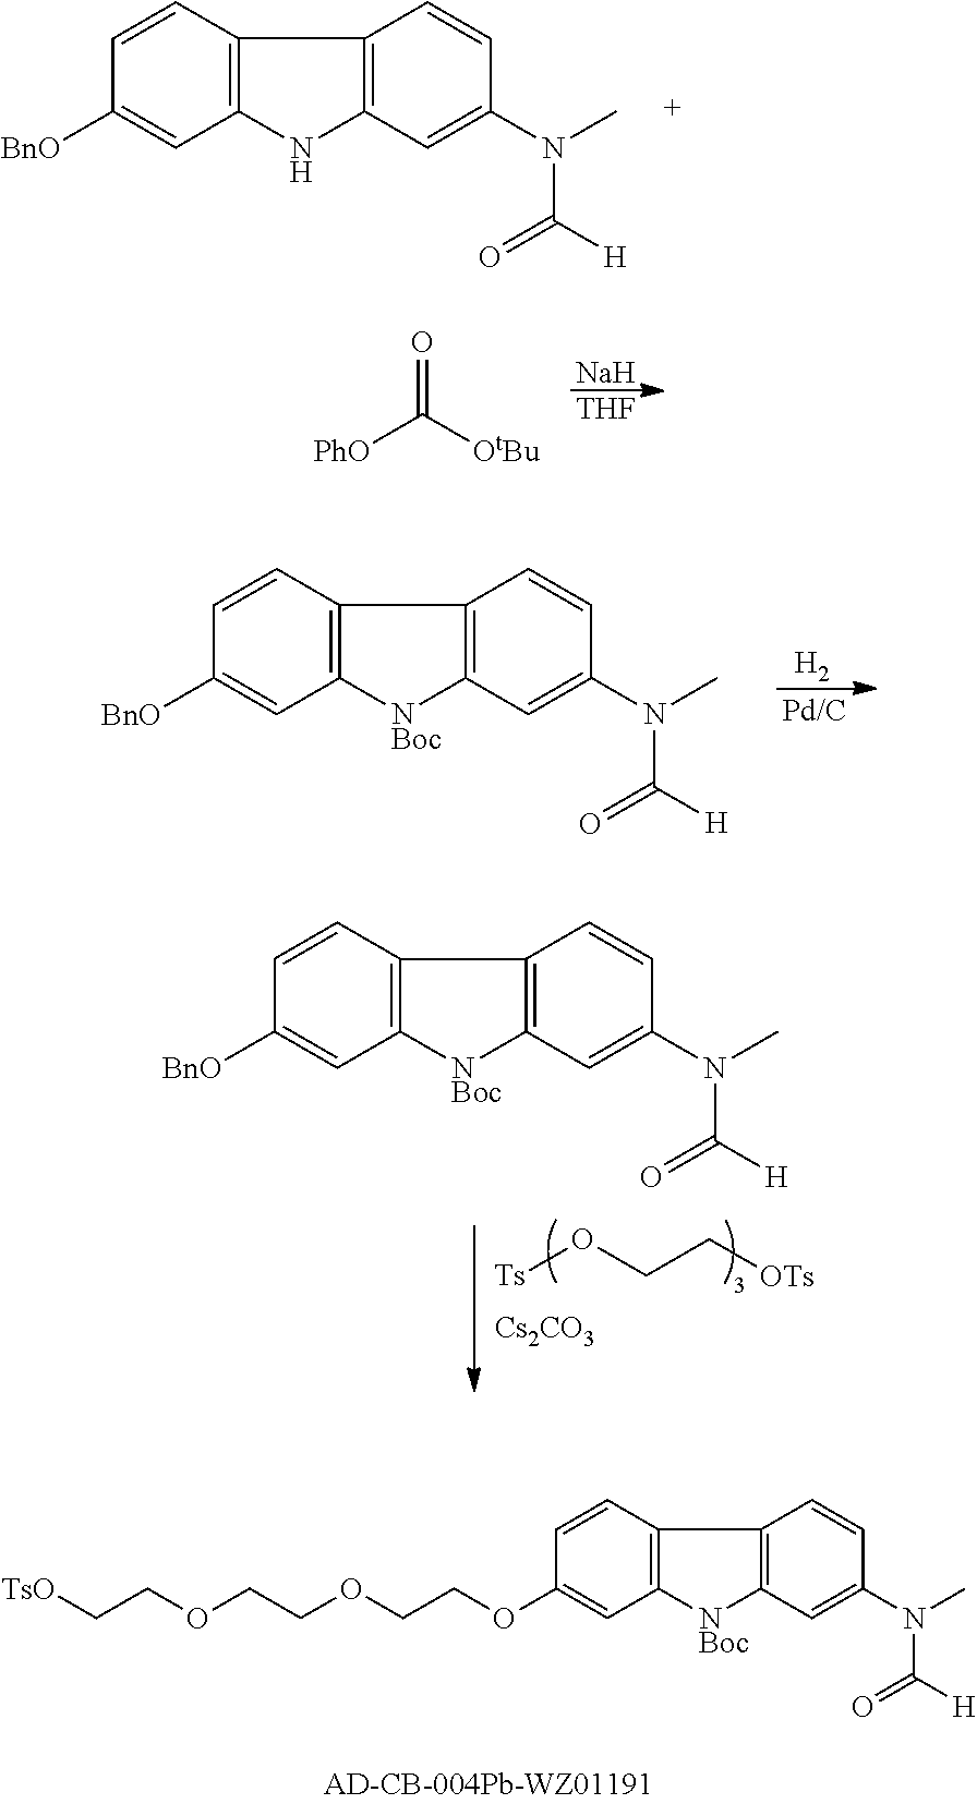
[H2].C1([BnO])=CC2=C(C=C1)C1=C([NBoc]2)C=C(N(C)C([H])=O)C=C1.C1([BnO])=CC2=C(C=C1)C1=C(N2)C=C(N(C)C([H])=O)C=C1.[Na].[THF].[PhO]C([OtBu])=O.[Ts]OCC[OTs].[Cs2CO3].C1([BnO])=CC2=C(C=C1)C1=C([NBoc]2)C=C(N(C)C([H])=O)C=C1.C1(OCCOCCOCC[TsO])=CC2=C(C=C1)C1=C([NBoc]2)C=C(N(C)C([H])=O)C=C1
